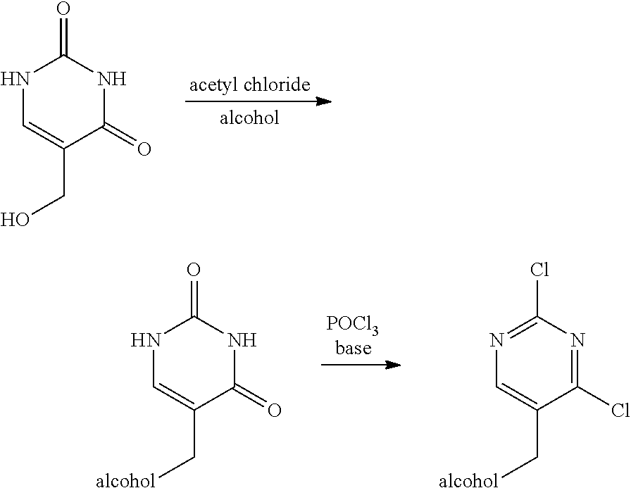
N1C=C(CO)C(=O)NC1=O.N1C=C(C[alcohol])C(=O)NC1=O.N1=C(Cl)N=C(Cl)C(C[alcohol])=C1
